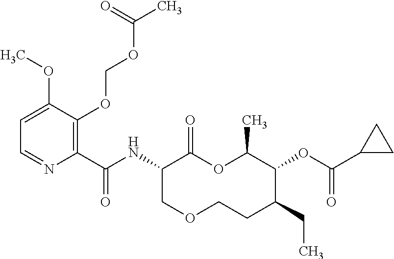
C1(C(NC2C(=O)OC(C)C(OC(C3CC3)=O)C(CC)CCOC2)=O)=C(OCOC(C)=O)C(OC)=CC=N1
